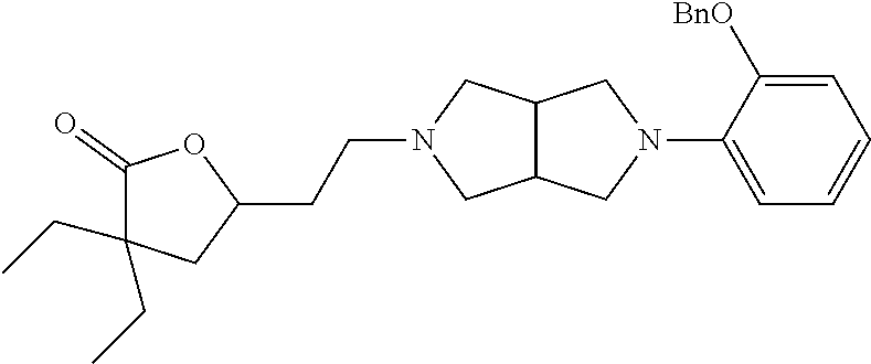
C12C(CN(C3=CC=CC=C3[BnO])C1)CN(CCC1OC(=O)C(CC)(CC)C1)C2
